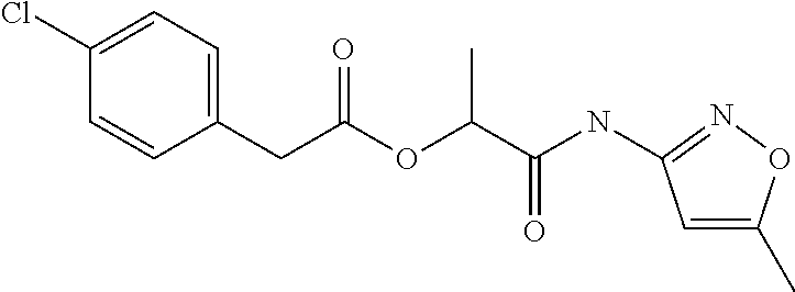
C1(Cl)=CC=C(CC(OC(C(NC2=NOC(C)=C2)=O)C)=O)C=C1
